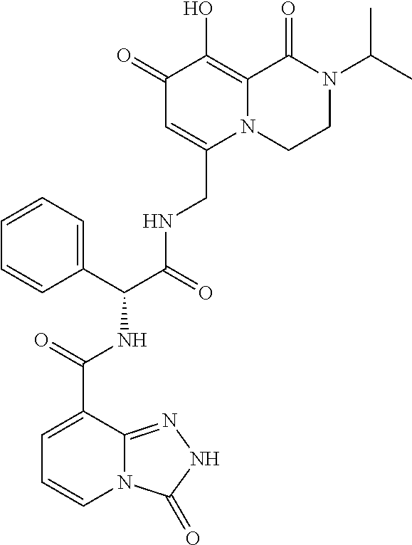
C1(=O)C=C(CNC(C(C2=CC=CC=C2)NC(C2=CC=CN3C2=NNC3=O)=O)=O)N2C(=C1O)C(=O)N(C(C)C)CC2
